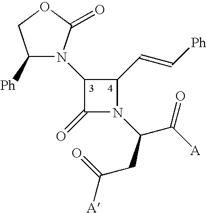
C1([Ph])N(C2C(=O)N(C(CC(=O)[A])C([A])=O)C2C=C[Ph])C(=O)OC1
